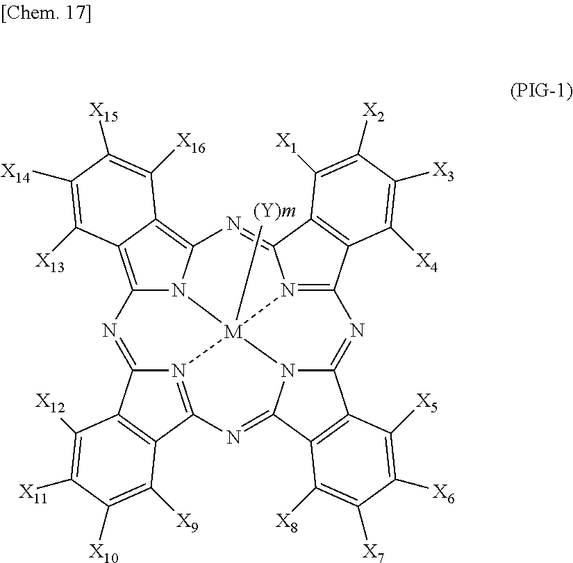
C12=C3C(=C4N1[M]15([(Y)m])N6=C(C7=C(C6=N4)C([X1])=C([X2])C([X3])=C7[X4])N=C4N1C(=NC1=N5C(=N2)C2=C1C([X9])=C([X10])C([X11])=C2[X12])C1=C4C([X5])=C([X6])C([X7])=C1[X8])C([X16])=C([X15])C([X14])=C3[X13]
